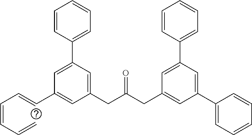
C1(CC(CC2=CC(C3=CC=CC=C3)=CC(C3=CC=CC=C3)=C2)=O)=CC(C2=CC=CC=C2)=CC(C=CC=CC=C)=C1
